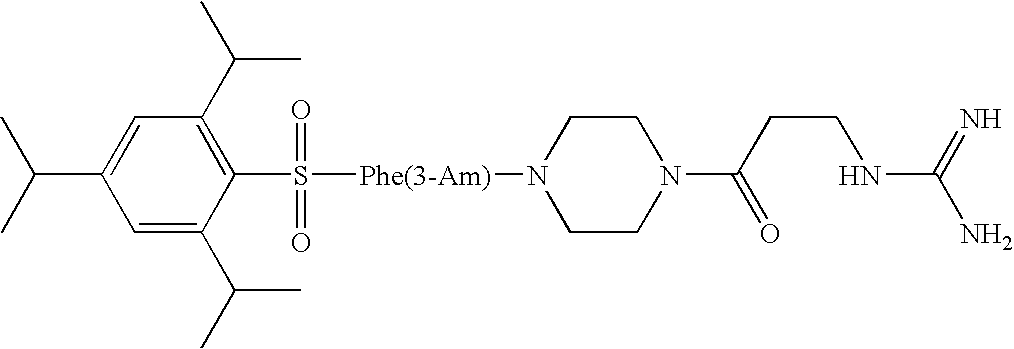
C1(C(C)C)=CC(C(C)C)=C(S([Phe(3-Am)]N2CCN(C(CCNC(=N)N)=O)CC2)(=O)=O)C(C(C)C)=C1
